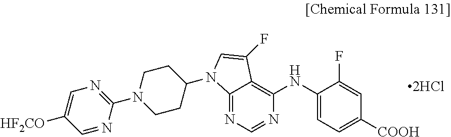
C1(N2CCC(N3C4=NC=NC(NC5=CC=C([COOH])C=C5F)=C4C(F)=C3)CC2)=NC=C([HF2CO])C=N1
